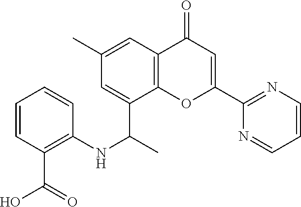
C1=CC(C(=O)O)=C(NC(C)C2=CC(C)=CC3=C2OC(C2=NC=CC=N2)=CC3=O)C=C1
